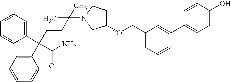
C1(C(CCC(C)(C)N2CC(OCC3=CC=CC(C4=CC=C(O)C=C4)=C3)CC2)(C2=CC=CC=C2)C(N)=O)=CC=CC=C1
